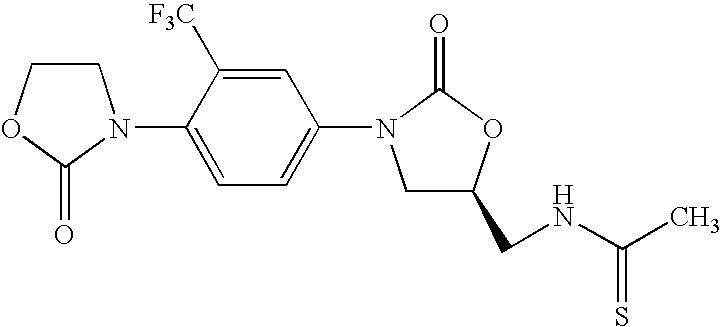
C1COC(=O)N1C1=CC=C(N2CC(CNC(C)=S)OC2=O)C=C1[F3C]
